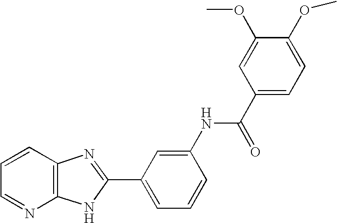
C12=C(C=CC=N1)N=C(C1=CC=CC(NC(C3=CC=C(OC)C(OC)=C3)=O)=C1)N2
